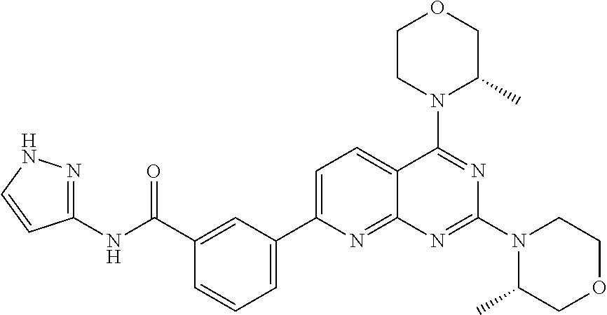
C1(C(=O)NC2=NNC=C2)=CC(C2=CC=C3C(=N2)N=C(N2C(C)COCC2)N=C3N2C(C)COCC2)=CC=C1
